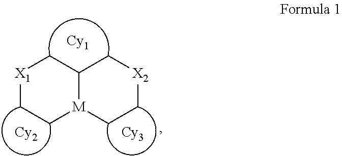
[X1]1CC[M]2C(C1)C[X2]CC2.[Cy2]
